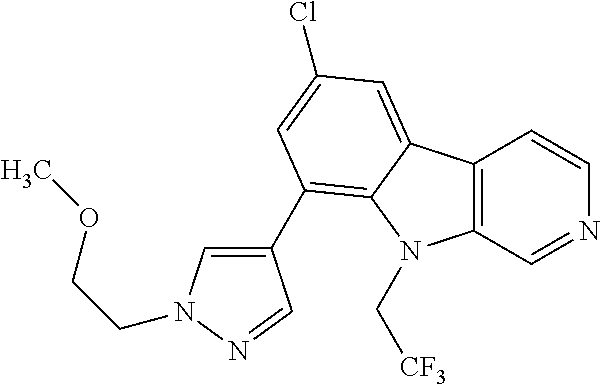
C12=C(C=NC=C1)N(C[CF3])C1=C(C3=CN(CCOC)N=C3)C=C(Cl)C=C21
